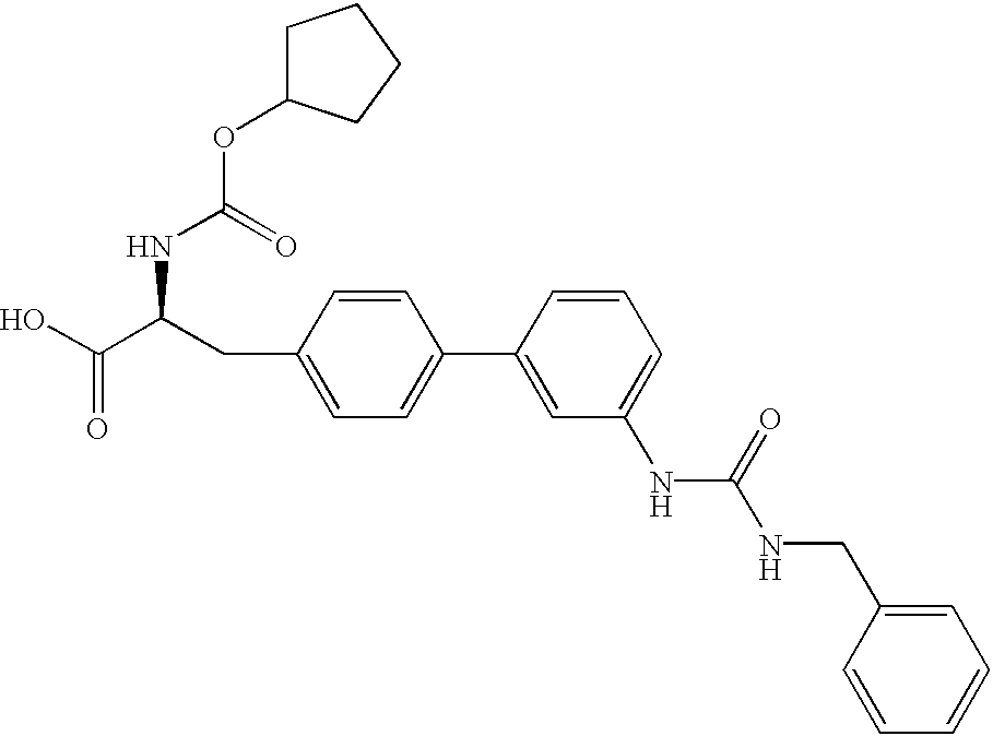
OC(C(CC1=CC=C(C2=CC(NC(NCC3=CC=CC=C3)=O)=CC=C2)C=C1)NC(OC1CCCC1)=O)=O
